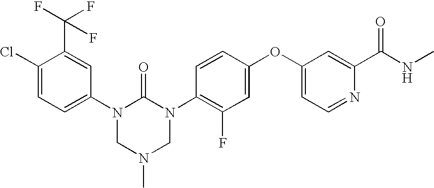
C1(Cl)=CC=C(N2CN(C)CN(C3=C(F)C=C(OC4=CC=NC(C(NC)=O)=C4)C=C3)C2=O)C=C1C(F)(F)F
